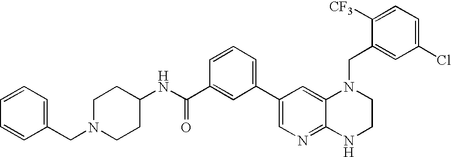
C1(C2=CN=C3C(=C2)N(CC2=CC(Cl)=CC=C2[CF3])CCN3)=CC=CC(C(NC2CCN(CC3=CC=CC=C3)CC2)=O)=C1
